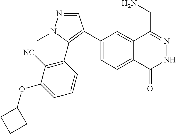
C1(C2=C(C3=C([NC])C(OC4CCC4)=CC=C3)N(C)N=C2)=CC=C2C(=C1)C(CN)=NNC2=O
